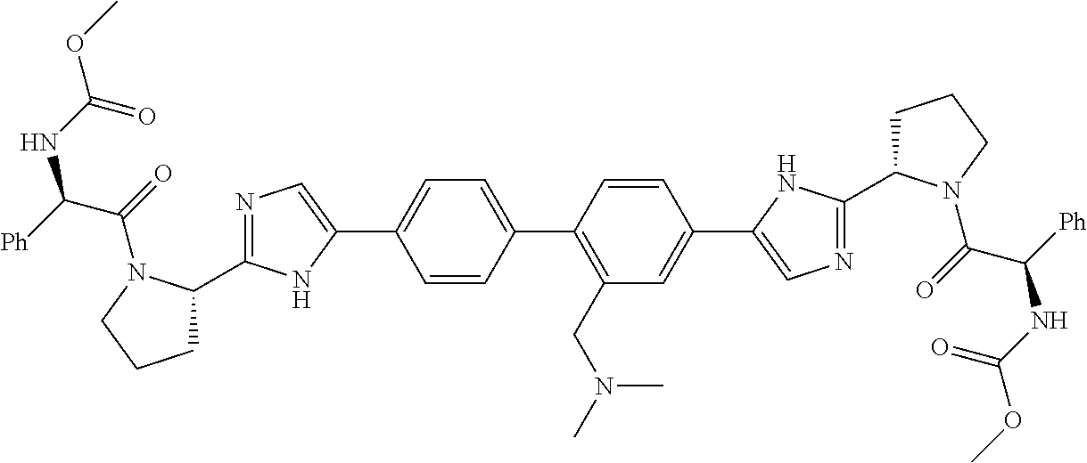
C1C(C2=NC=C(C3=CC=C(C4=C(CN(C)C)C=C(C5=CN=C(C6CCCN6C(=O)C([Ph])NC(OC)=O)N5)C=C4)C=C3)N2)N(C(C([Ph])NC(OC)=O)=O)CC1
